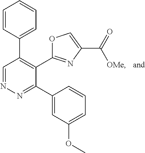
N1=CC(C2=CC=CC=C2)=C(C2=NC(C([OMe])=O)=CO2)C(C2=CC(OC)=CC=C2)=N1
